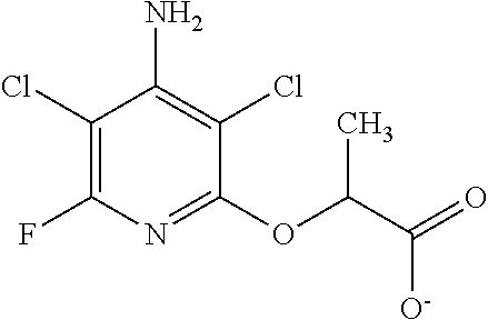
C1(Cl)=C(F)N=C(OC(C(=O)[O-])C)C(Cl)=C1N
